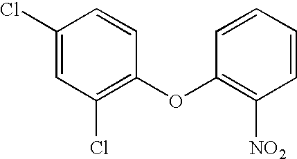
O(C1=C(Cl)C=C(Cl)C=C1)C1=C([NO2])C=CC=C1
